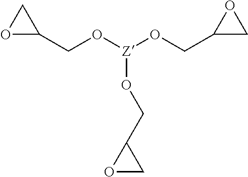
C1(CO[Z](OCC2CO2)OCC2OC2)CO1
